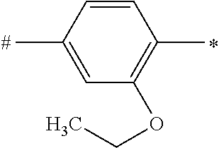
C1=CC(C)=CC(OCC)=C1C
